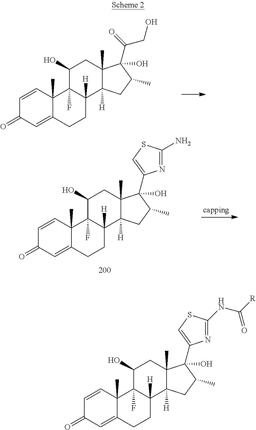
C1=CC2(C)C(=CC1=O)CCC1([H])C2(F)C(O)CC2(C)C1([H])CC(C)C2(C(=O)CO)O.C1=CC2(C)C(=CC1=O)CCC1([H])C2(F)C(O)CC2(C)C1([H])CC(C)C2(O)C1=CSC(NC([R])=O)=N1.C1=CC2(C)C(=CC1=O)CCC1([H])C2(F)C(O)CC2(C)C1([H])CC(C)C2(O)C1=CSC(N)=N1
